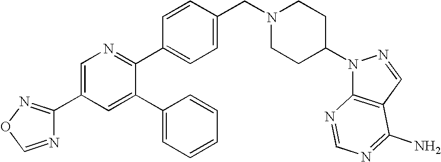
N1=C(C2=CC=C(CN3CCC(N4C5=C(C=N4)C(N)=NC=N5)CC3)C=C2)C(C2=CC=CC=C2)=CC(C2=NOC=N2)=C1
